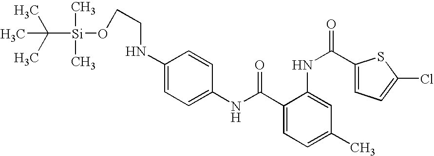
C1(NC(=O)C2=CC=C(C)C=C2NC(=O)C2=CC=C(Cl)S2)=CC=C(NCCO[Si](C(C)(C)C)(C)C)C=C1
